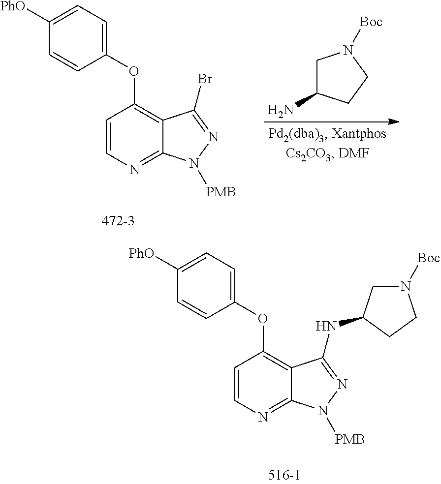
C1(OC2=C3C(=NC=C2)N([PMB])N=C3NC2CN([Boc])CC2)=CC=C([PhO])C=C1.C1(OC2=C3C(=NC=C2)N([PMB])N=C3Br)=CC=C([PhO])C=C1.C1C(N)CCN1[Boc]
